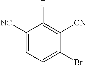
C1([NC])=CC=C(Br)C([CN])=C1F
